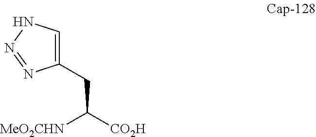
C1=C(CC([MeO2CHN])[CO2H])N=NN1
